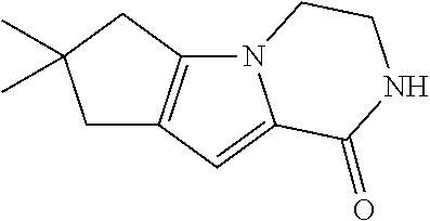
C12=C(CC(C)(C)C1)N1C(=C2)C(=O)NCC1
